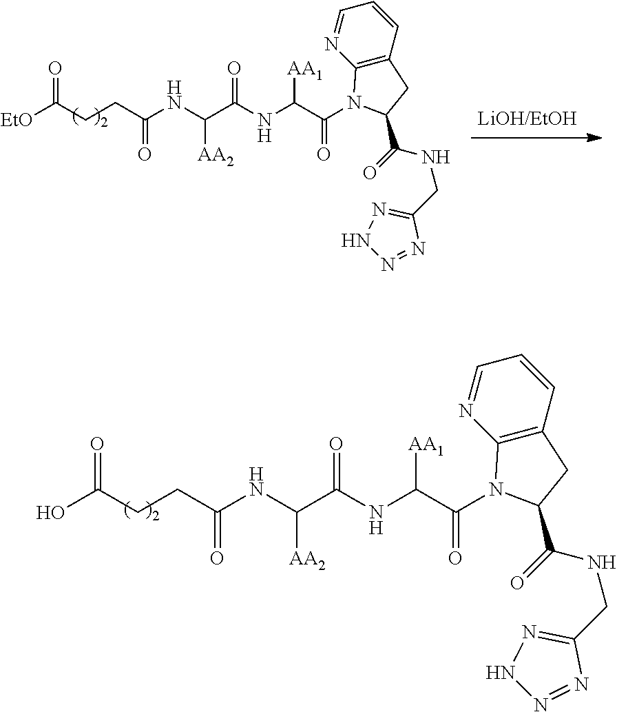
C1=CC=NC2=C1CC(C(=O)NCC1=NNN=N1)N2C(C(NC(C(NC(CCC([EtO])=O)=O)[AA2])=O)[AA1])=O.C1=CC=NC2=C1CC(C(=O)NCC1=NNN=N1)N2C(C(NC(C(NC(CCC(O)=O)=O)[AA2])=O)[AA1])=O
